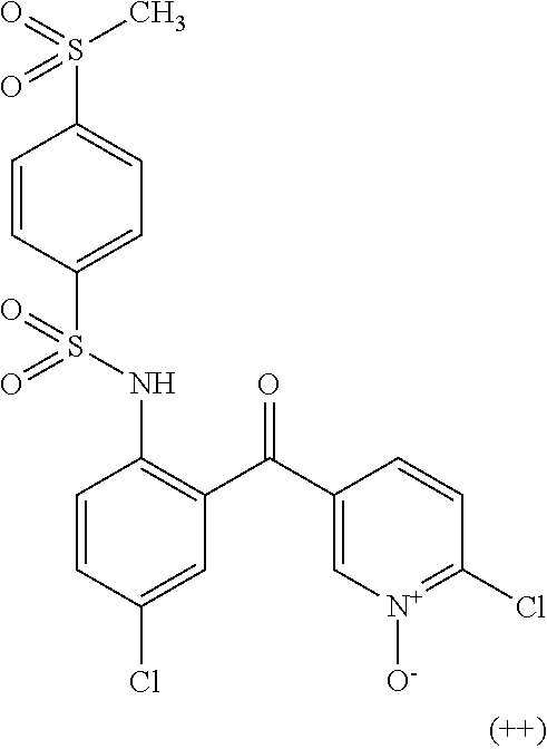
C1=CC(S(NC2=C(C(C3=C[N+]([O-])=C(Cl)C=C3)=O)C=C(Cl)C=C2)(=O)=O)=CC=C1S(C)(=O)=O
